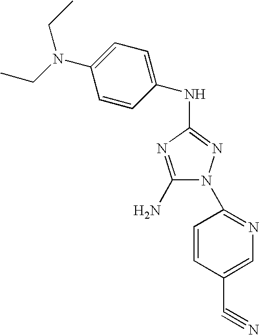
C1(N)=NC(NC2=CC=C(N(CC)CC)C=C2)=NN1C1=NC=C(C#N)C=C1
